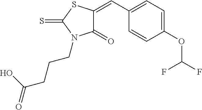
C1(=O)C(=CC2=CC=C(OC(F)F)C=C2)SC(=S)N1CCCC(=O)O
